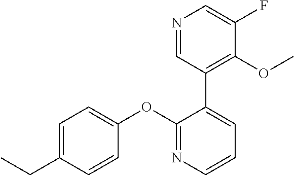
C1=C(CC)C=CC(OC2=NC=CC=C2C2=C(OC)C(F)=CN=C2)=C1
